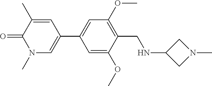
O=C1N(C)C=C(C2=CC(OC)=C(CNC3CN(C)C3)C(OC)=C2)C=C1C
